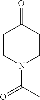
C1CN(C(=O)C)CCC1=O
